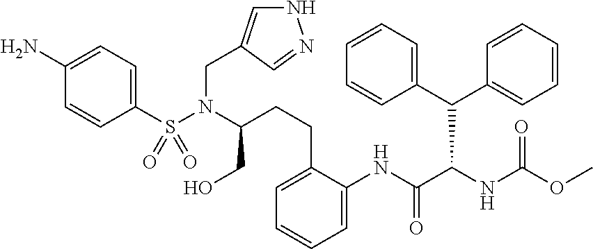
C1(S(N(C(CO)CCC2=CC=CC=C2NC(C(NC(OC)=O)C(C2=CC=CC=C2)C2=CC=CC=C2)=O)CC2=CNN=C2)(=O)=O)=CC=C(N)C=C1
